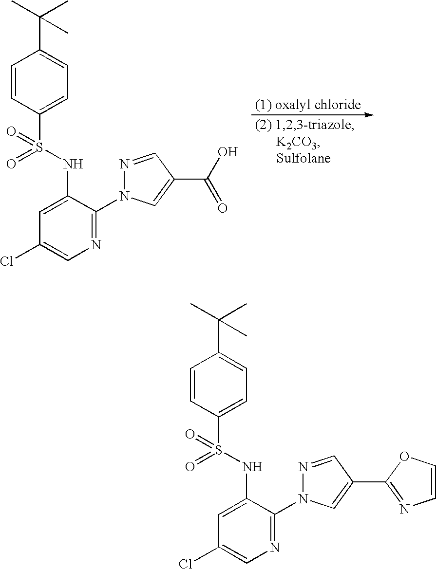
C(C1=CC=C(S(=O)(NC2=CC(Cl)=CN=C2N2N=CC(C(O)=O)=C2)=O)C=C1)(C)(C)C.C(C1=CC=C(S(=O)(NC2=CC(Cl)=CN=C2N2N=CC(C3=NC=CO3)=C2)=O)C=C1)(C)(C)C
